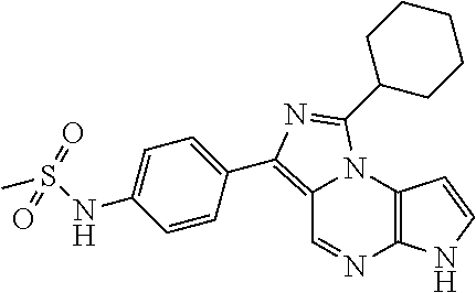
C12=C(C3=CC=C(NS(C)(=O)=O)C=C3)N=C(C3CCCCC3)N1C1=C(N=C2)NC=C1
